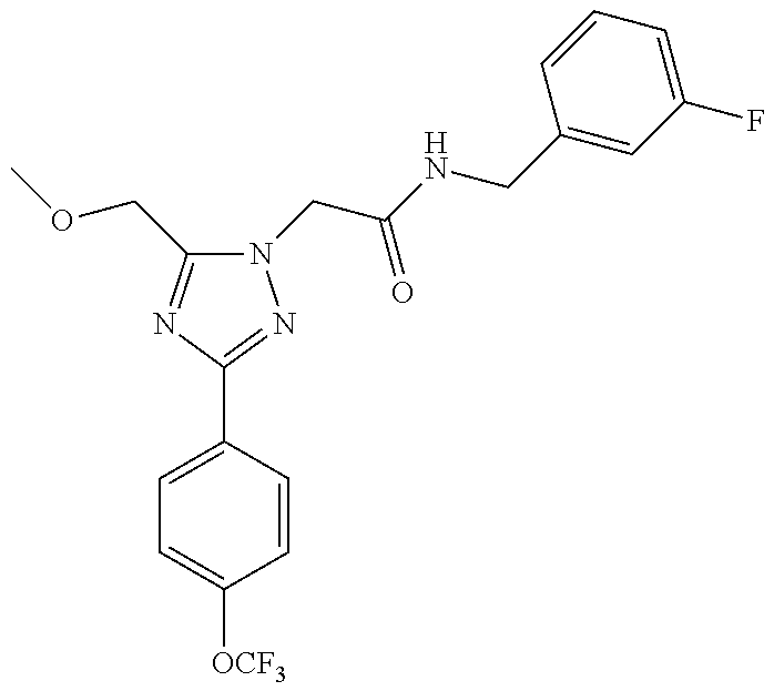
N1(CC(NCC2=CC(F)=CC=C2)=O)C(COC)=NC(C2=CC=C([OCF3])C=C2)=N1
